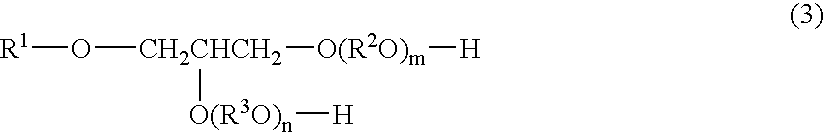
[R1]O[CH2CHCH2]([O(R2O)m][H])[O(R3O)n][H]
